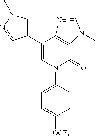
C1(C2=CN(C)N=C2)=CN(C2=CC=C([OCF3])C=C2)C(=O)C2=C1N=CN2C
